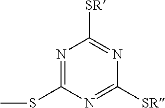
N1=C(SC)N=C([SR])N=C1[SR]
